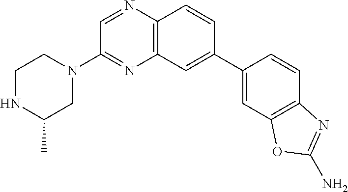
C1=NC2=C(N=C1N1CCNC(C)C1)C=C(C1=CC3=C(C=C1)N=C(N)O3)C=C2
